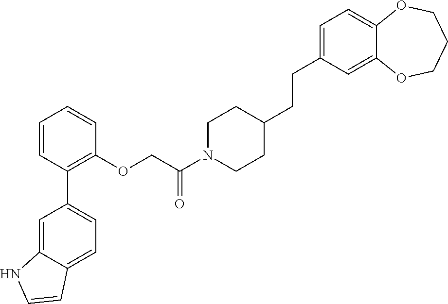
C1=CC(C2=CC=C3C(=C2)NC=C3)=C(OCC(N2CCC(CCC3=CC=C4C(=C3)OCCCO4)CC2)=O)C=C1
